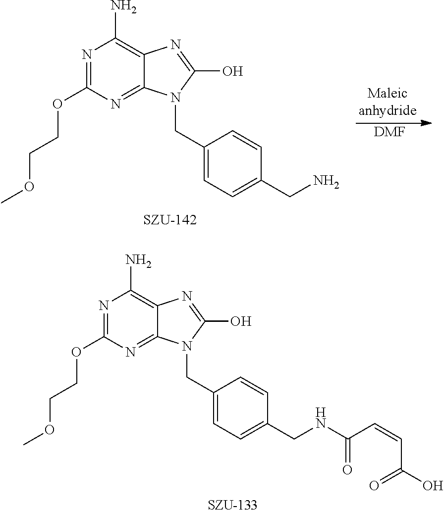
N1=C(OCCOC)N=C2C(=C1N)N=C(O)N2CC1=CC=C(CN)C=C1.[DMF].N1=C(OCCOC)N=C2C(=C1N)N=C(O)N2CC1=CC=C(CNC(C=CC(O)=O)=O)C=C1
